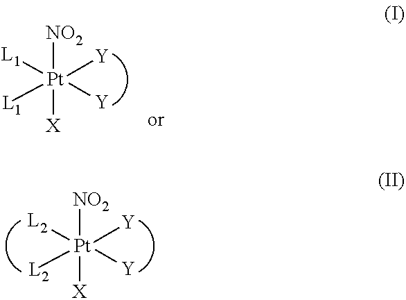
[Pt]([NO2])([X])([L2])([L2])([Y])[Y].[Pt]([NO2])([X])([L1])([L1])([Y])[Y]
